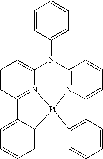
C12=C([Pt]34N5=C(C=CC=C15)N(C1=CC=CC=C1)C1=CC=CC(=N31)C1=CC=CC=C14)C=CC=C2
